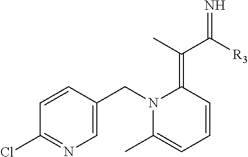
C1=CC(CN2C(C)=CC=CC2=C(C([R3])=N)C)=CN=C1Cl
